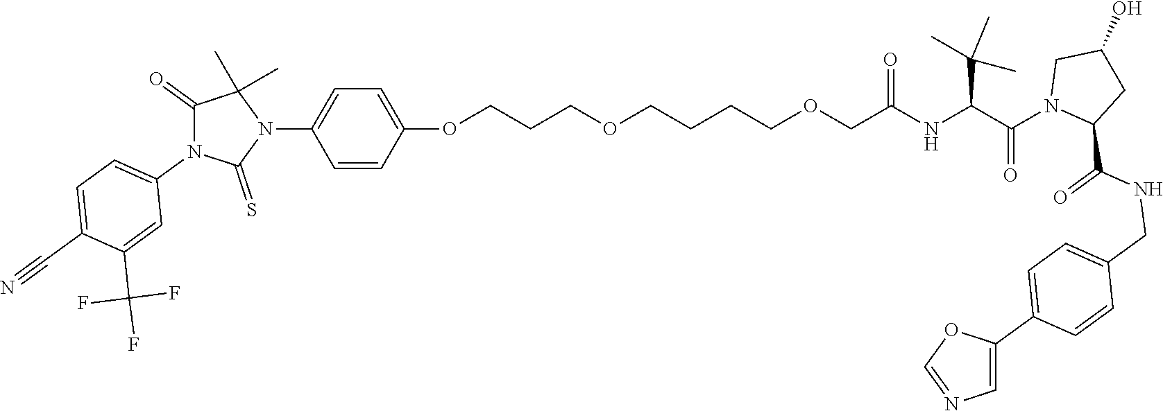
C(NC(C(N1CC(O)CC1C(NCC1=CC=C(C2=CN=CO2)C=C1)=O)=O)C(C)(C)C)(=O)COCCCCOCCCOC1=CC=C(N2C(C)(C)C(=O)N(C3=CC=C(C#N)C(C(F)(F)F)=C3)C2=S)C=C1
